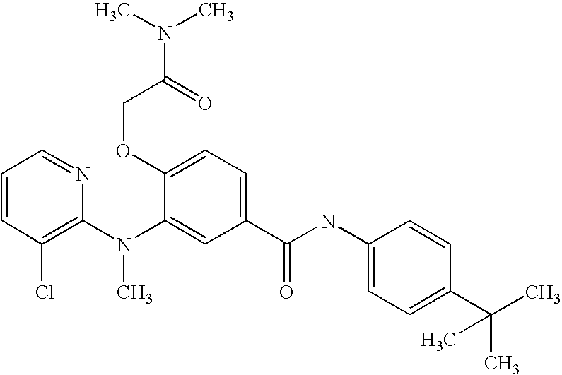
C1=CC(Cl)=C(N(C2=CC(C(NC3=CC=C(C(C)(C)C)C=C3)=O)=CC=C2OCC(N(C)C)=O)C)N=C1
